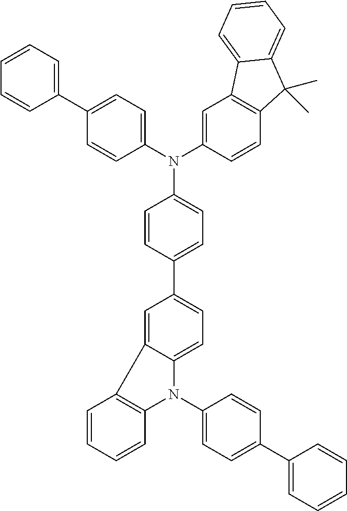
C1=C2C(=CC=C1C1=CC=C(N(C3=CC=C(C4=CC=CC=C4)C=C3)C3=CC4=C(C=C3)C(C)(C)C3=CC=CC=C43)C=C1)N(C1=CC=C(C3=CC=CC=C3)C=C1)C1=C2C=CC=C1
